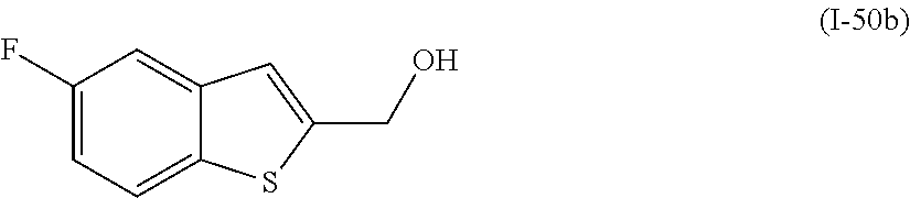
C1(F)=CC=C2C(=C1)C=C(CO)S2
